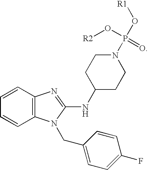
C1=CC2=C(C=C1)N(CC1=CC=C(F)C=C1)C(NC1CCN(P(=O)(O[R2])O[R1])CC1)=N2
